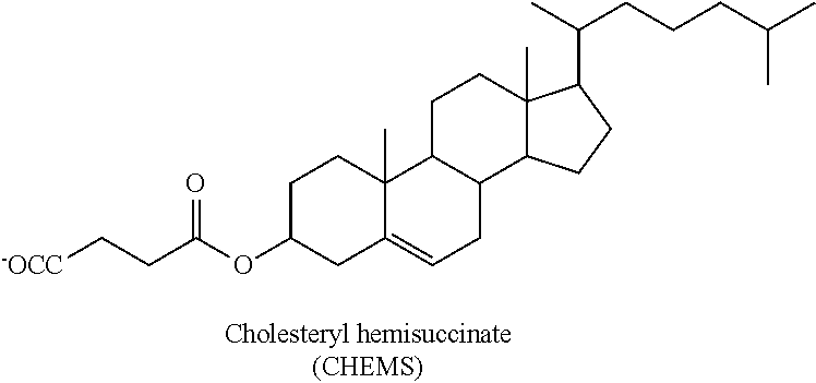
C1C(OC(CC[-OCC])=O)CC2=CCC3C(C2(C)C1)CCC1(C)C3CCC1C(CCCC(C)C)C
